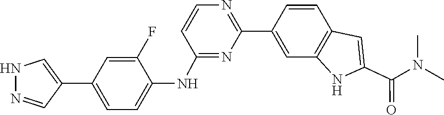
C1(NC2=CC=C(C3=CNN=C3)C=C2F)=NC(C2=CC3=C(C=C2)C=C(C(=O)N(C)C)N3)=NC=C1
